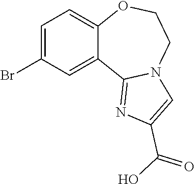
C1=C(Br)C=C2C(=C1)OCCN1C2=NC(C(=O)O)=C1
